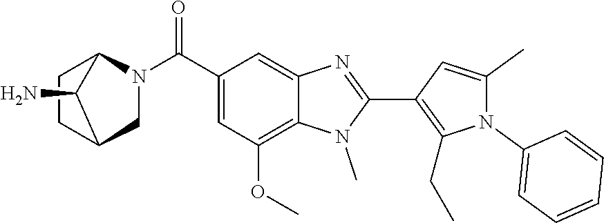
C1(C)=CC(C2=NC3=CC(C(N4CC5CCC4C5N)=O)=CC(OC)=C3N2C)=C(CC)N1C1=CC=CC=C1
